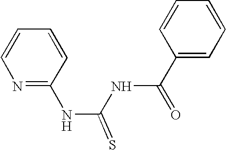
C1(C(NC(=S)NC2=NC=CC=C2)=O)=CC=CC=C1
